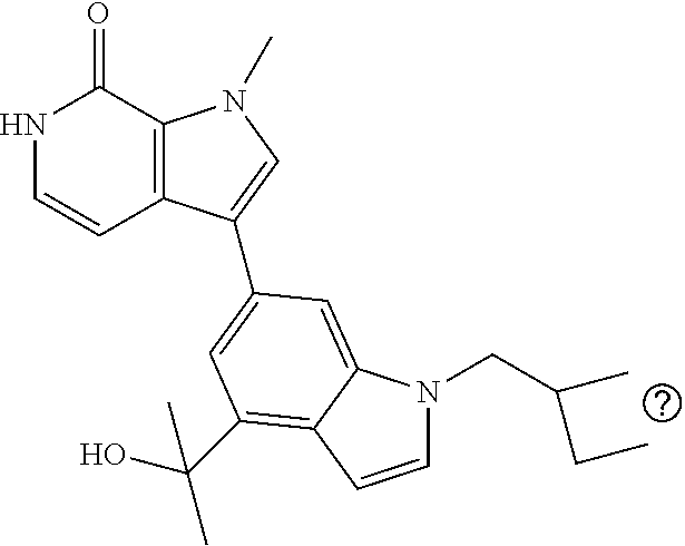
N1C=CC2=C(C1=O)N(C)C=C2C1=CC(C(O)(C)C)=C2C(=C1)N(CC(C)CC)C=C2
